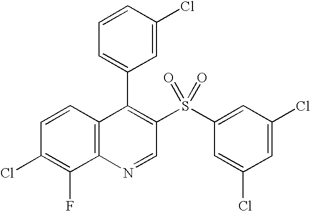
C12=C(C=CC(Cl)=C1F)C(C1=CC=CC(Cl)=C1)=C(S(C1=CC(Cl)=CC(Cl)=C1)(=O)=O)C=N2
